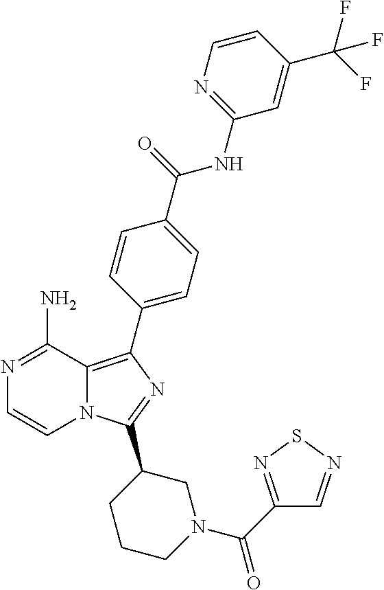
N12C(=C(C3=CC=C(C(=O)NC4=NC=CC(C(F)(F)F)=C4)C=C3)N=C1C1CCCN(C(C3=NSN=C3)=O)C1)C(N)=NC=C2
